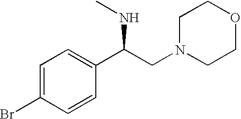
C1=C(Br)C=CC(C(CN2CCOCC2)NC)=C1
